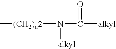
N(C([alkyl])=O)([alkyl])[(CH2)n2]C
